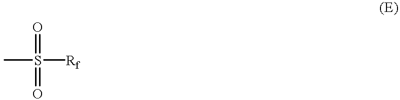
CS(=O)(=O)[Rf]
